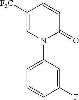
C1=CC([F3C])=CN(C2=CC=CC(F)=C2)C1=O
